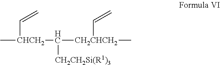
C[CHCH2](C=C)C([CH2CHCH2](C)C=C)[CH2CH2Si(R1)3]
